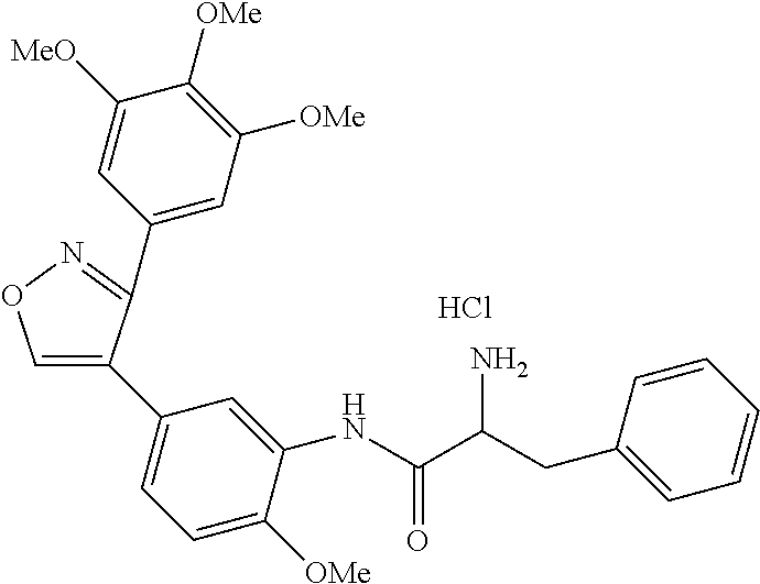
C1=C(C2=CC=C([OMe])C(NC(C(CC3=CC=CC=C3)N)=O)=C2)C(C2=CC([OMe])=C([OMe])C([MeO])=C2)=NO1.Cl
